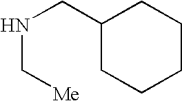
C1(CNC[Me])CCCCC1
